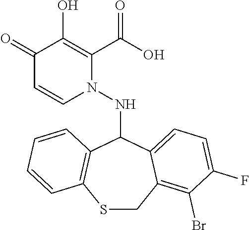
C1(=O)C=CN(NC2C3=C(SCC4=C(Br)C(F)=CC=C24)C=CC=C3)C(C(O)=O)=C1O
